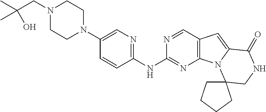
C1(N2CCN(CC(C)(C)O)CC2)=CN=C(NC2=NC3=C(C=N2)C=C2N3C3(CNC2=O)CCCC3)C=C1
